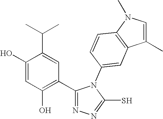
C1(O)=CC(O)=C(C2=NN=C(S)N2C2=CC3=C(C=C2)N(C)C=C3C)C=C1C(C)C
